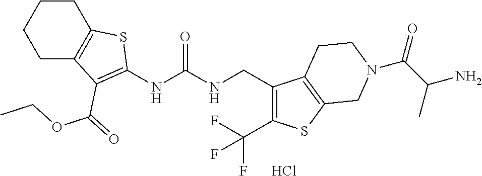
C1CC2=C(CC1)C(C(=O)OCC)=C(NC(NCC1=C(C(F)(F)F)SC3=C1CCN(C(C(N)C)=O)C3)=O)S2.Cl
